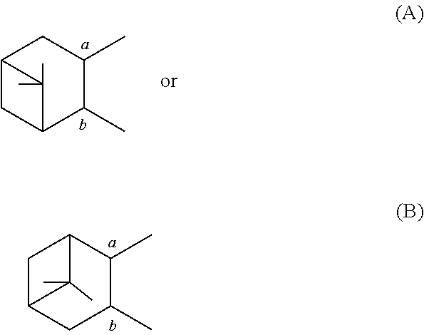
C12CC(C(C)C(C)C1)C2(C)C.C1C2CC(C)C(C)C1C2(C)C
